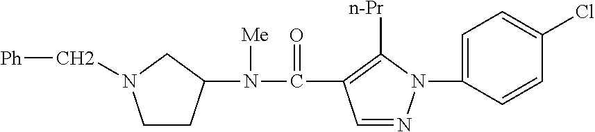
C1=C(N2N=CC(C(=O)N([Me])C3CCN(C[Ph])C3)=C2[n-Pr])C=CC(Cl)=C1
